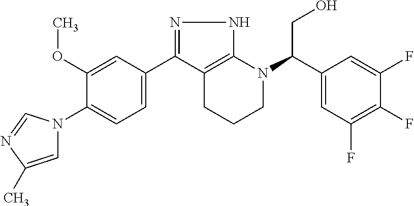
N1=C(C2=CC=C(N3C=C(C)N=C3)C(OC)=C2)C2=C(N1)N(C(C1=CC(F)=C(F)C(F)=C1)CO)CCC2
